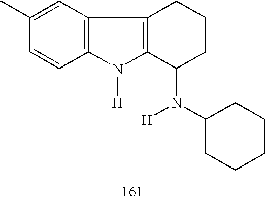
C1(C)=CC2=C(C=C1)N([H])C1=C2CCCC1N(C1CCCCC1)[H]
